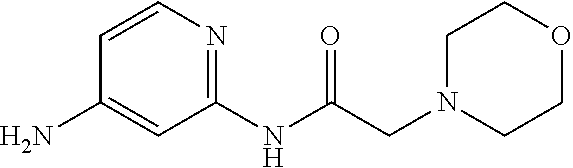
C1=CN=C(NC(=O)CN2CCOCC2)C=C1N
